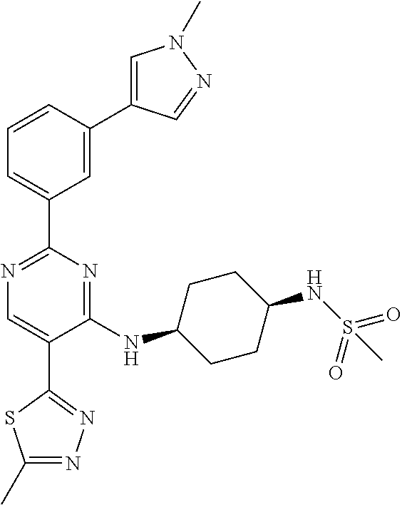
C1=C(C2=CC(C3=NC=C(C4=NN=C(C)S4)C(NC4CCC(NS(=O)(=O)C)CC4)=N3)=CC=C2)C=NN1C
